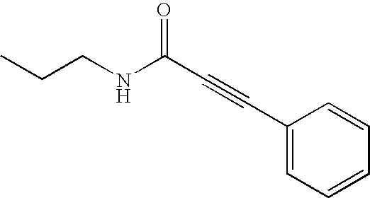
C(NCCC)(C#CC1=CC=CC=C1)=O
